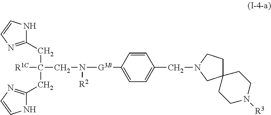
C1(CC(CC2=NC=CN2)([R1C])CN([G3B]C2=CC=C(CN3CCC4(C3)CCN([R3])CC4)C=C2)[R2])=NC=CN1
